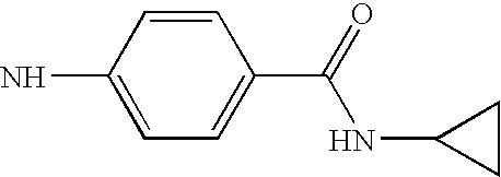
C1=CC(N)=CC=C1C(=O)NC1CC1
